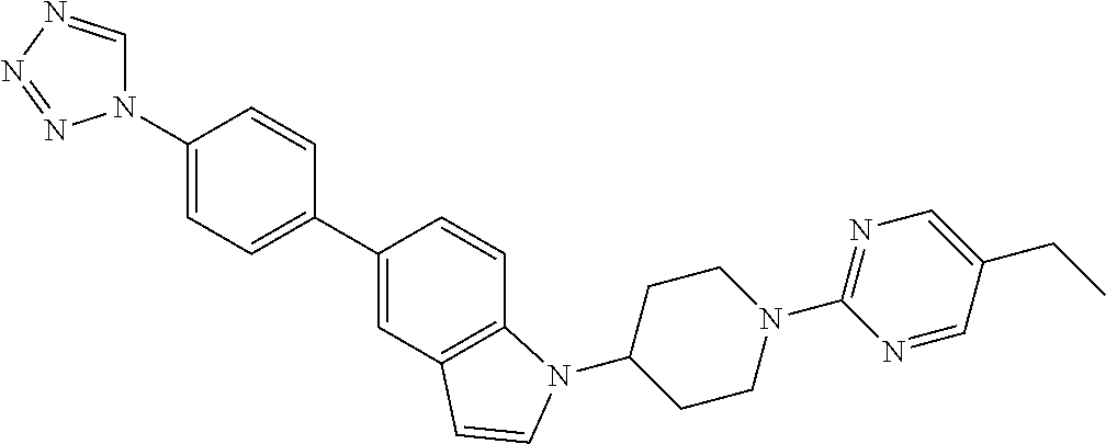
C1=CC(N2C=NN=N2)=CC=C1C1=CC2=C(C=C1)N(C1CCN(C3=NC=C(CC)C=N3)CC1)C=C2
